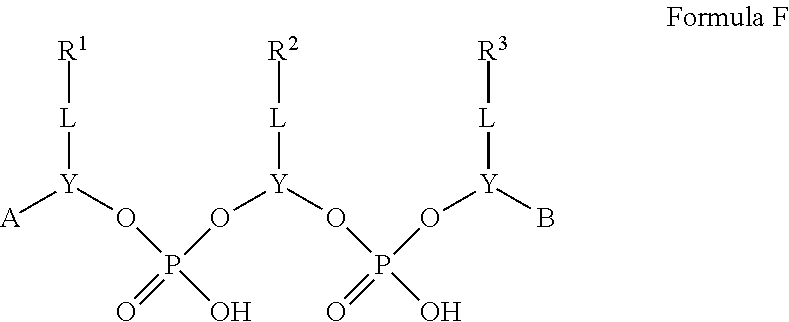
[A][Y]([L][R1])OP(O)(O[Y]([L][R2])OP(O[Y](B)[L][R3])(=O)O)=O
